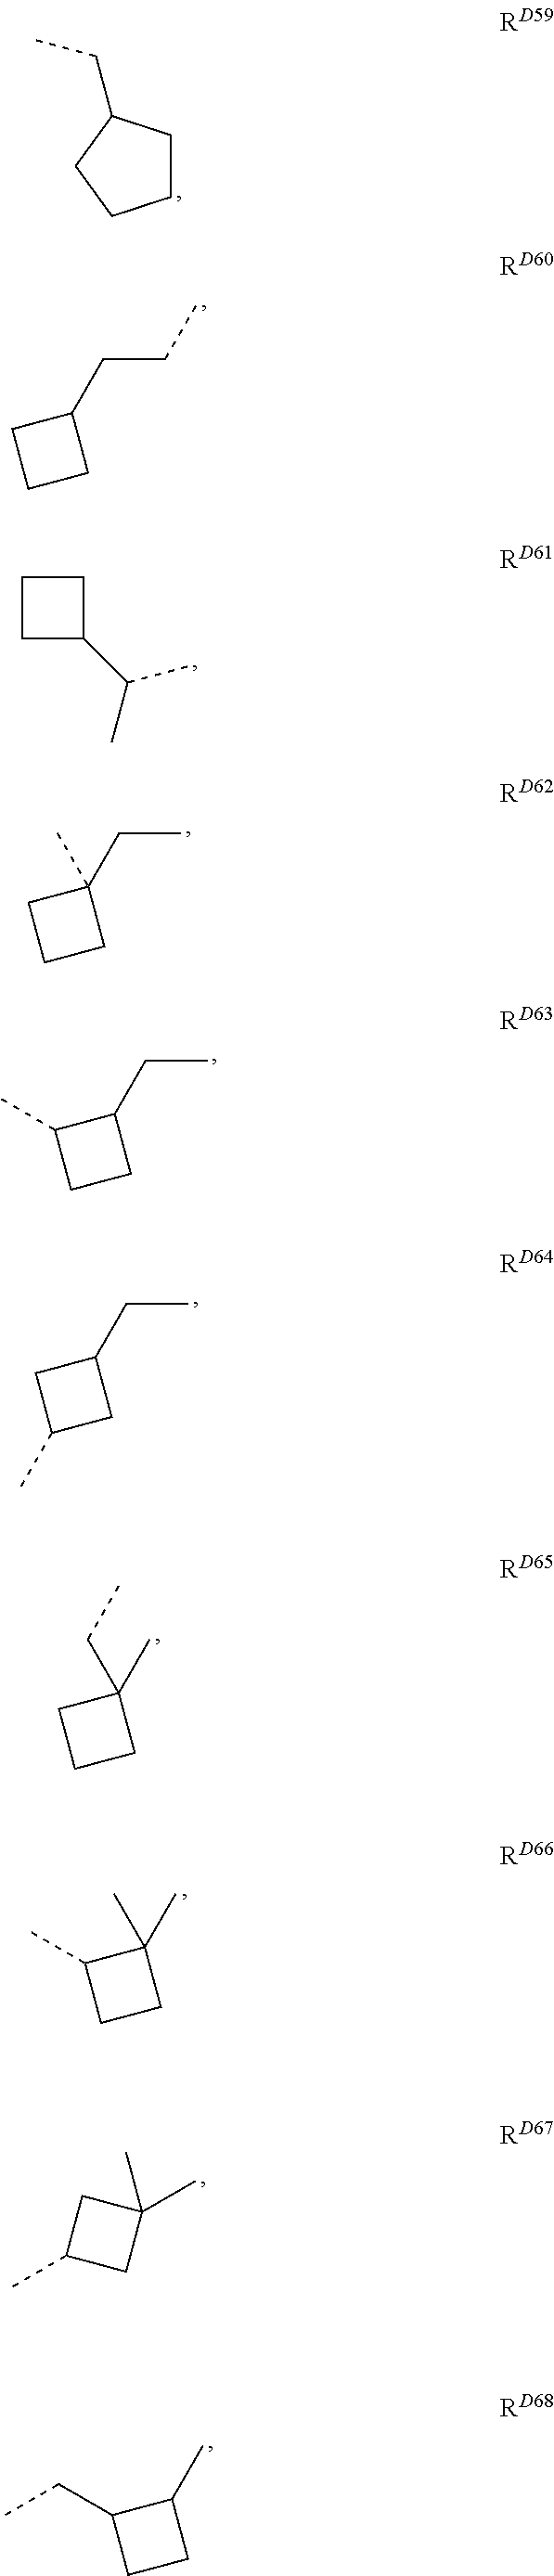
C1CC(CC)CC1.C1(CCC)CCC1.CC(C1CCC1)C.CCC1(C)CCC1.CCC1C(C)CC1.CCC1CC(C)C1.CC1(CC)CCC1.C1(C)(C)C(C)CC1.C1(C)(C)CC(C)C1.C1(C)C(CC)CC1
